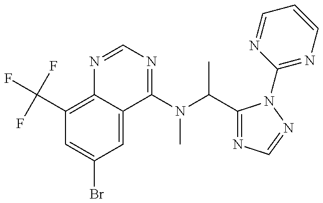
C1(C(F)(F)F)=C2C(=CC(Br)=C1)C(N(C(C1=NC=NN1C1=NC=CC=N1)C)C)=NC=N2
